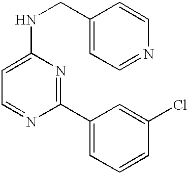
C1=NC(C2=CC=CC(Cl)=C2)=NC(NCC2=CC=NC=C2)=C1
